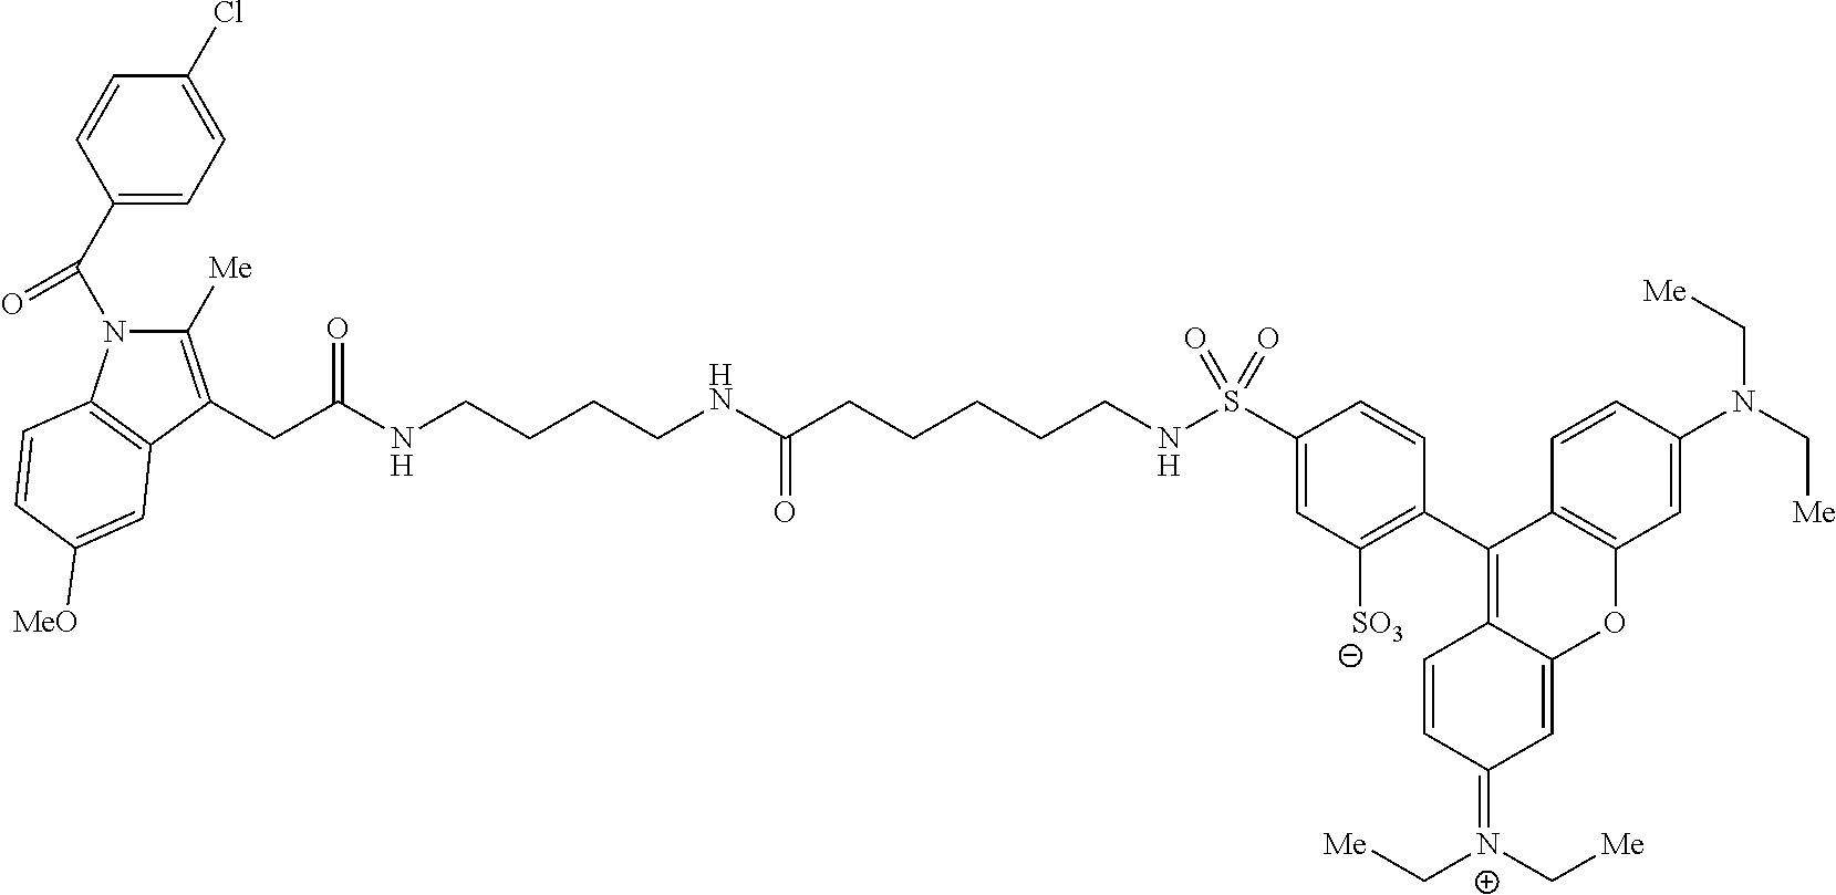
C1(C(N2C([Me])=C(CC(NCCCCNC(CCCCCNS(C3=CC([SO3])=C(C4=C5C(=CC(=[N+](C[Me])C[Me])C=C5)OC5=C4C=CC(N(C[Me])C[Me])=C5)C=C3)(=O)=O)=O)=O)C3=C2C=CC([MeO])=C3)=O)=CC=C(Cl)C=C1
